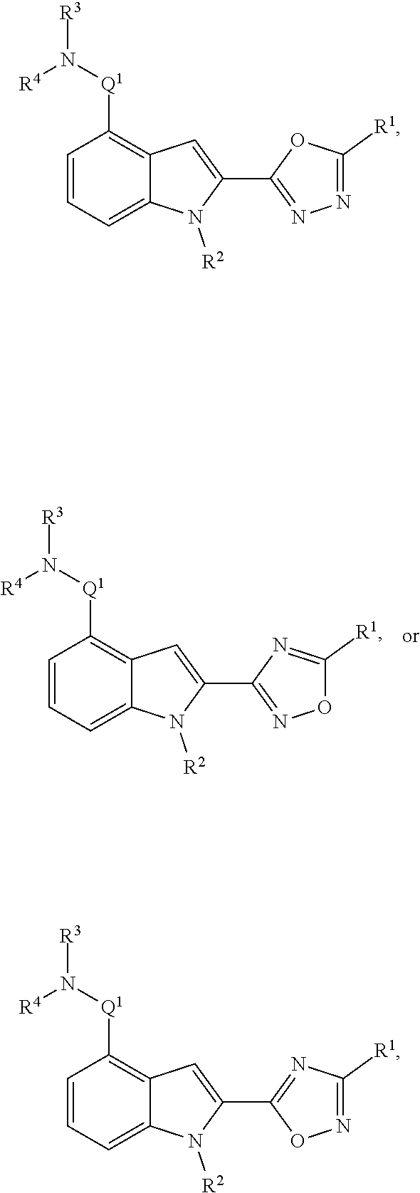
C1=CC=C2C(=C1[Q1]N([R3])[R4])C=C(C1=NOC([R1])=N1)N2[R2].C1=CC=C2C(=C1[Q1]N([R3])[R4])C=C(C1=NN=C([R1])O1)N2[R2].C1=CC=C2C(=C1[Q1]N([R3])[R4])C=C(C1=NC([R1])=NO1)N2[R2]
